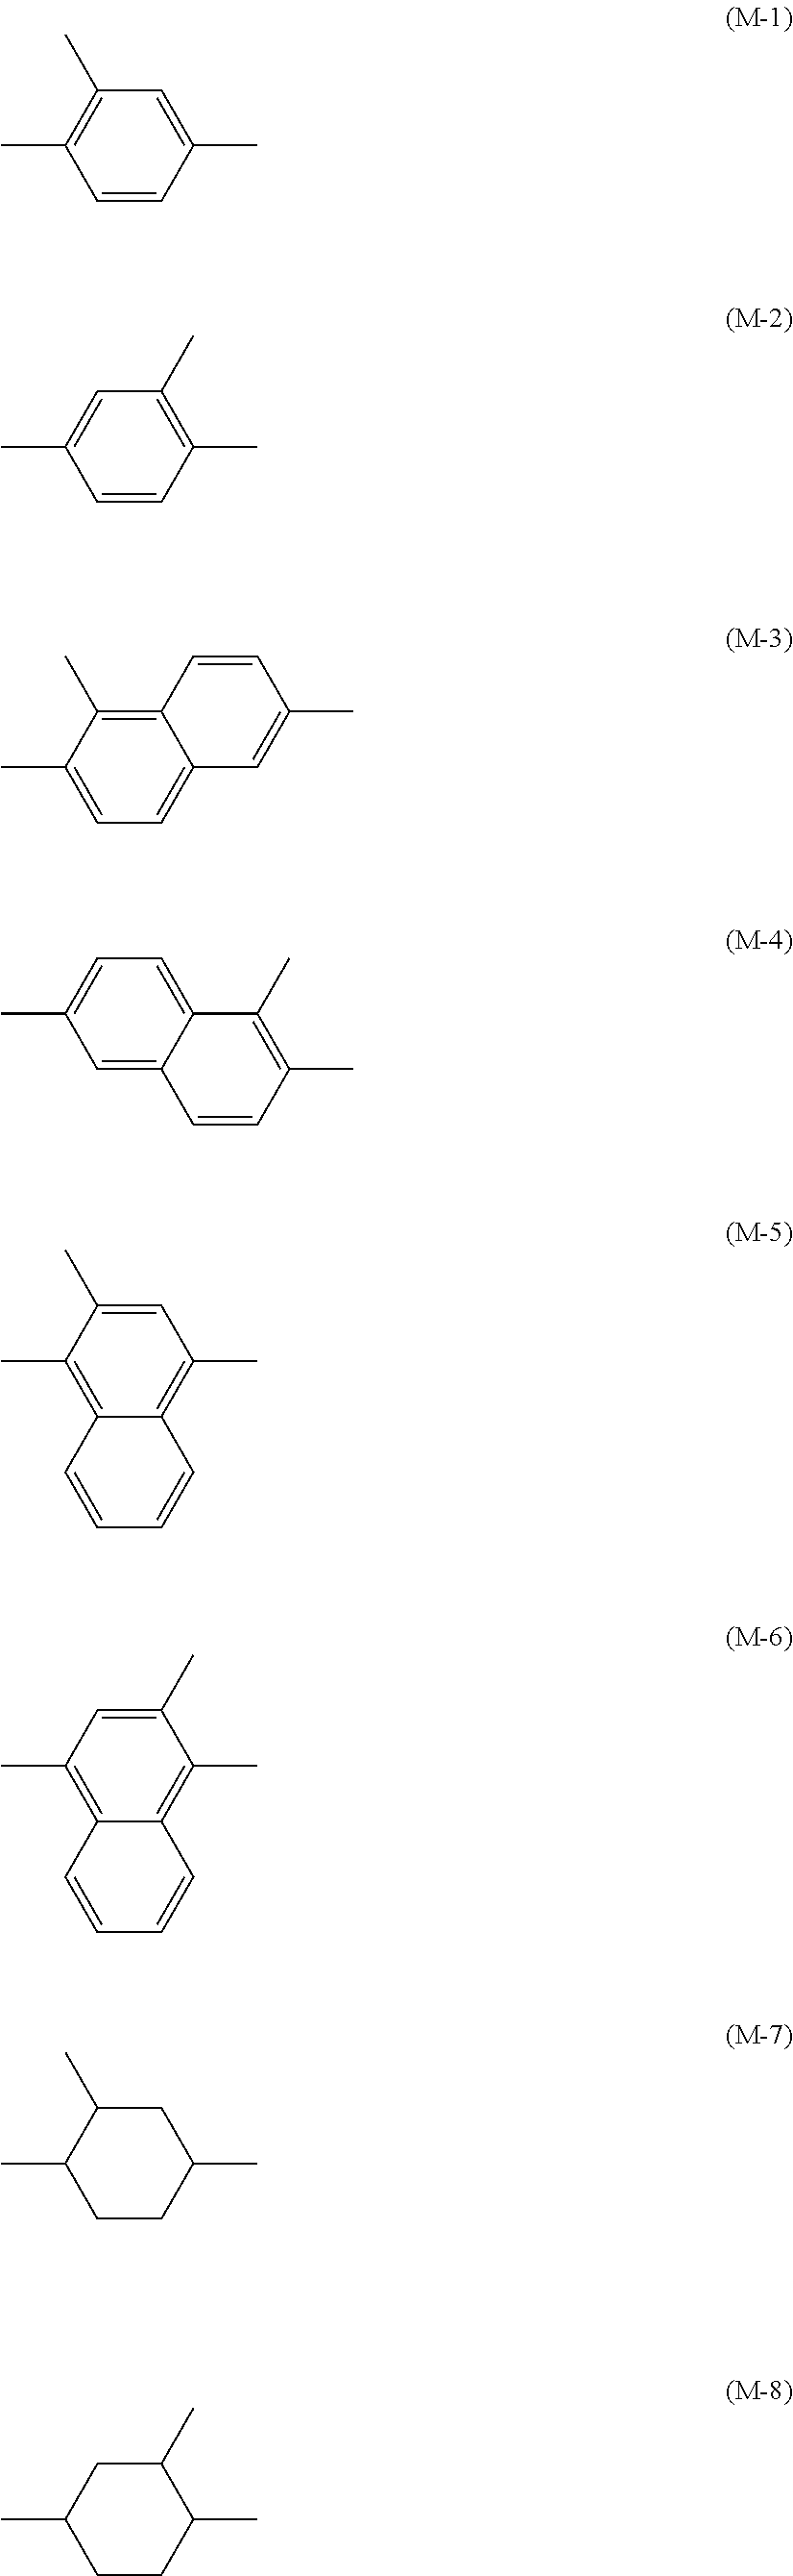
C1=CC(C)=CC(C)=C1C.C1=CC(C)=C(C)C=C1C.C12=C(C)C(C)=CC=C1C=C(C)C=C2.C1=C2C(=CC=C1C)C(C)=C(C)C=C2.C1=C(C)C(C)=C2C(=C1C)C=CC=C2.C1(C)=CC(C)=C2C(=C1C)C=CC=C2.C1CC(C)CC(C)C1C.C1CC(C)C(C)CC1C
